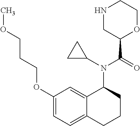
C1(OCCCOC)=CC=C2C(=C1)C(N(C1CC1)C(=O)C1OCCNC1)CCC2
